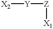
[X2][Y][Z][X1]
